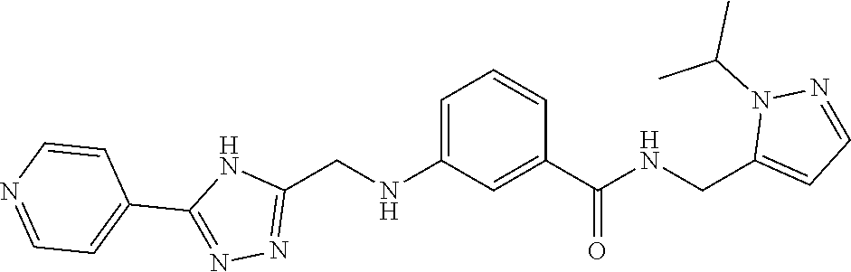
C1(C2=NN=C(CNC3=CC=CC(C(=O)NCC4=CC=NN4C(C)C)=C3)N2)=CC=NC=C1
